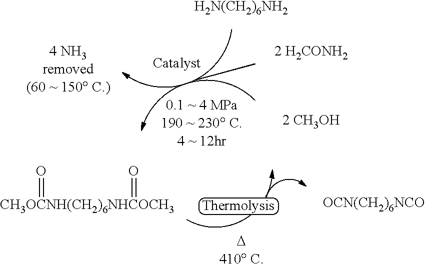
[H2N(CH2)6NH2].[CH3OCNH(CH2)6NHCOCH3](=O)=O.[OCN(CH2)6NCO]
